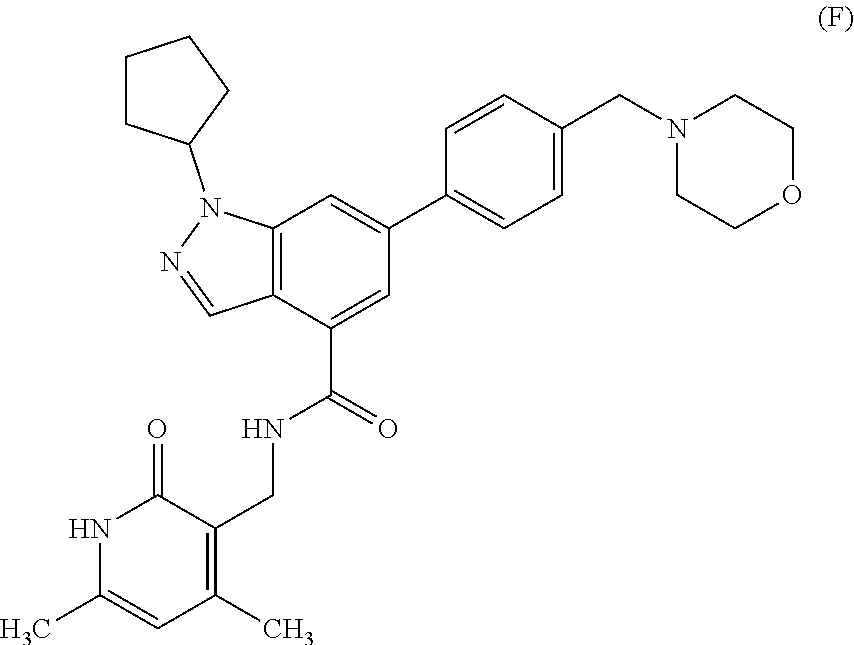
C1(C)=CC(C)=C(CNC(C2=CC(C3=CC=C(CN4CCOCC4)C=C3)=CC3=C2C=NN3C2CCCC2)=O)C(=O)N1
